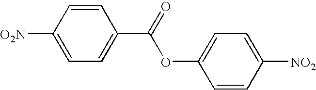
C1([O2N])=CC=C(C(=O)OC2=CC=C([NO2])C=C2)C=C1
